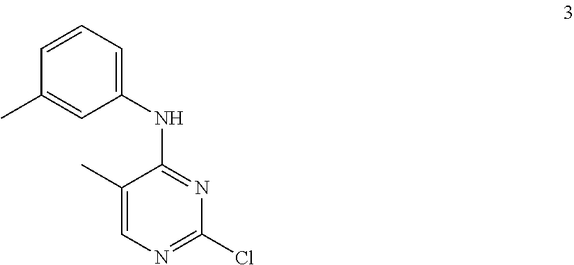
C1=CC=C(NC2=NC(Cl)=NC=C2C)C=C1C
